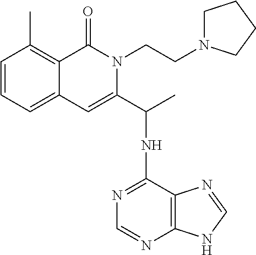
C1=CC=C2C(=C1C)C(=O)N(CCN1CCCC1)C(C(NC1=NC=NC3=C1N=CN3)C)=C2
